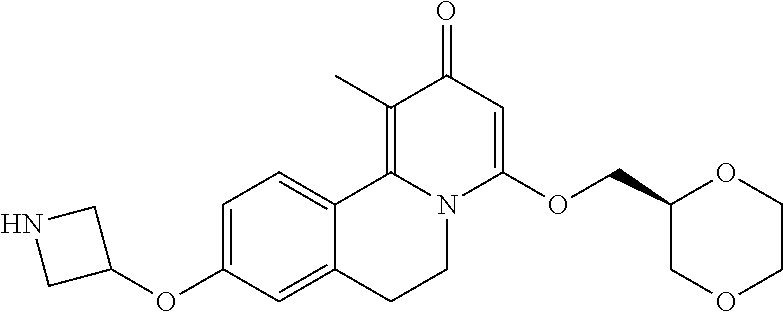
O(C1=CC=C2C(=C1)CCN1C2=C(C)C(=O)C=C1OCC1COCCO1)C1CNC1
